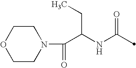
C(NC(=O)C)(C(=O)N1CCOCC1)CC
